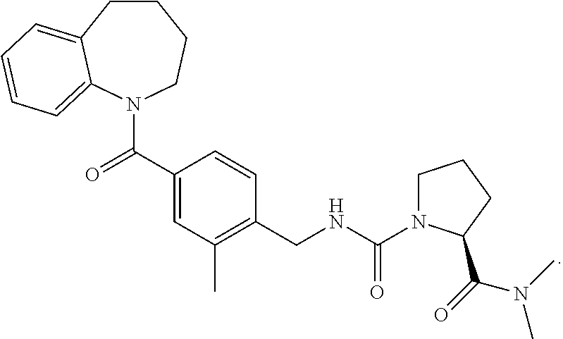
C1CC2=CC=CC=C2N(C(=O)C2=CC(C)=C(CNC(=O)N3CCCC3C(=O)N(C)C)C=C2)CC1
